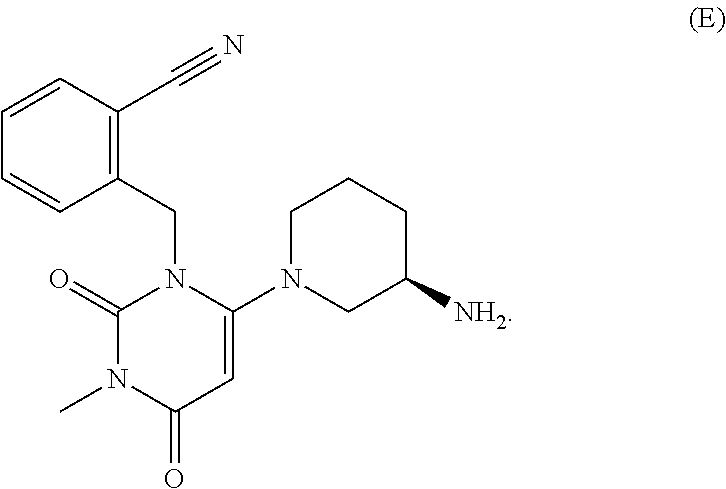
C1N(C2=CC(=O)N(C)C(=O)N2CC2=C(C#N)C=CC=C2)CC([NH2])CC1
